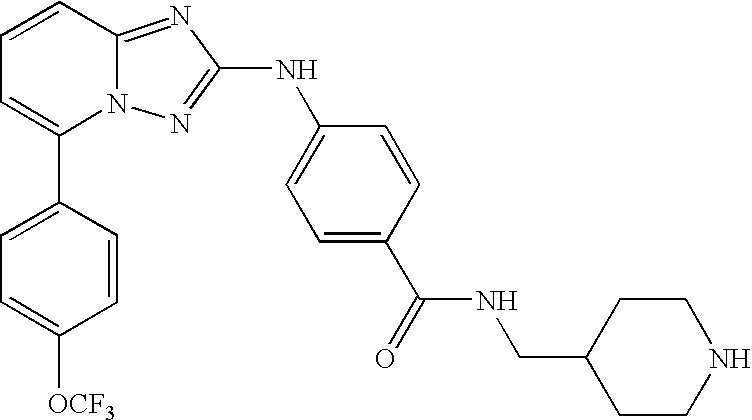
C1(C2=CC=CC3=NC(NC4=CC=C(C(NCC5CCNCC5)=O)C=C4)=NN23)=CC=C([OCF3])C=C1
